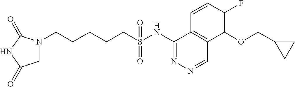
N1(CCCCCS(NC2=NN=CC3=C2C=CC(F)=C3OCC2CC2)(=O)=O)CC(=O)NC1=O
